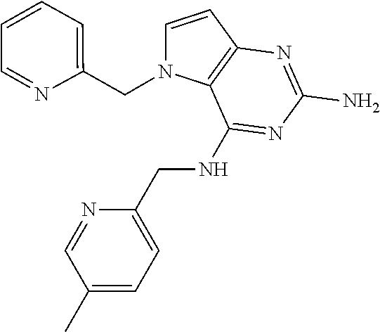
C1=CC2=C(N1CC1=CC=CC=N1)C(NCC1=CC=C(C)C=N1)=NC(N)=N2
